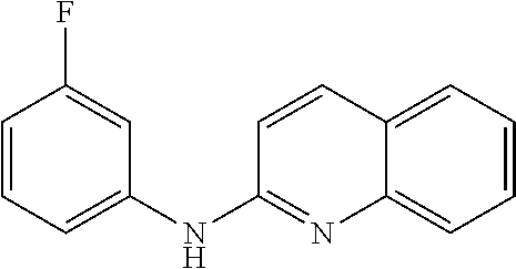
C1=CC=C(NC2=NC3=CC=CC=C3C=C2)C=C1F
